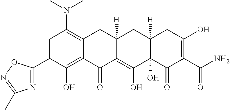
C1=C(C2=NC(C)=NO2)C(O)=C2C(=C1N(C)C)CC1([H])C(=C(O)C3(O)C([H])(C1)CC(O)=C(C(=O)N)C3=O)C2=O
